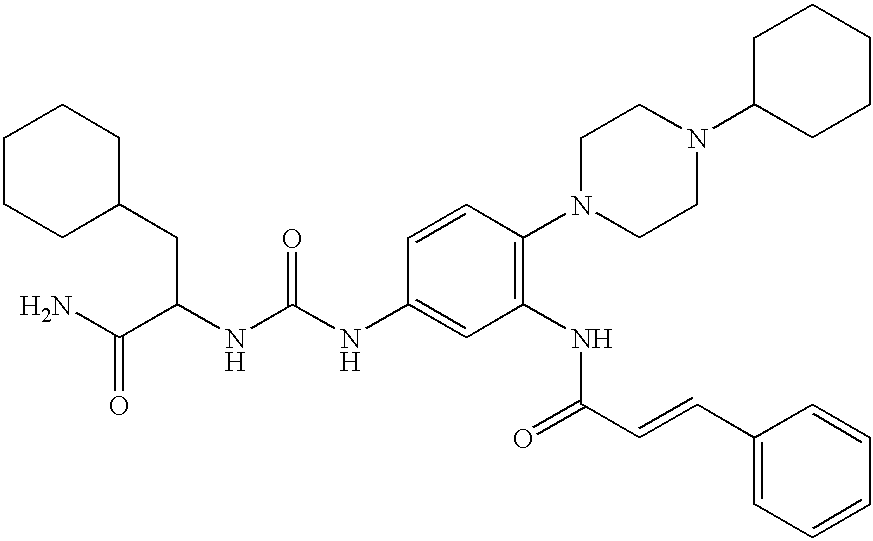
C1CCC(CC(C(N)=O)NC(NC2=CC(NC(=O)C=CC3=CC=CC=C3)=C(N3CCN(C4CCCCC4)CC3)C=C2)=O)CC1
